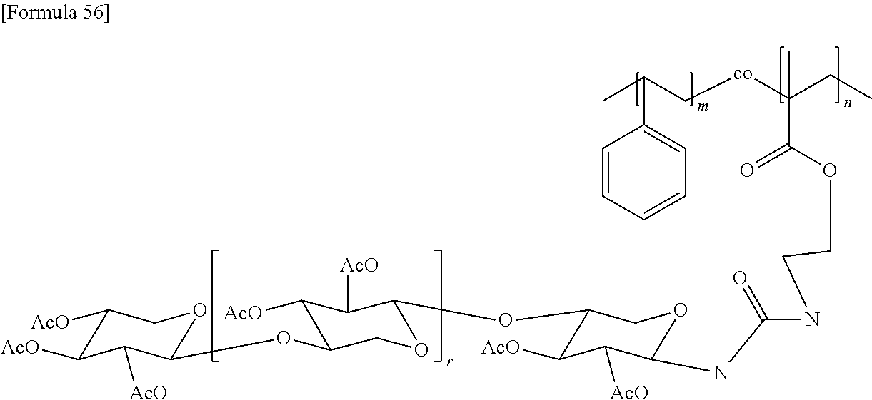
C1([AcO])C([AcO])C([AcO])C(OC2C([AcO])C([AcO])C(OC3C([AcO])C([AcO])C(NC(NCCOC(C(C)(CC)[co]CC(C)C4=CC=CC=C4)=O)=O)OC3)OC2)OC1
